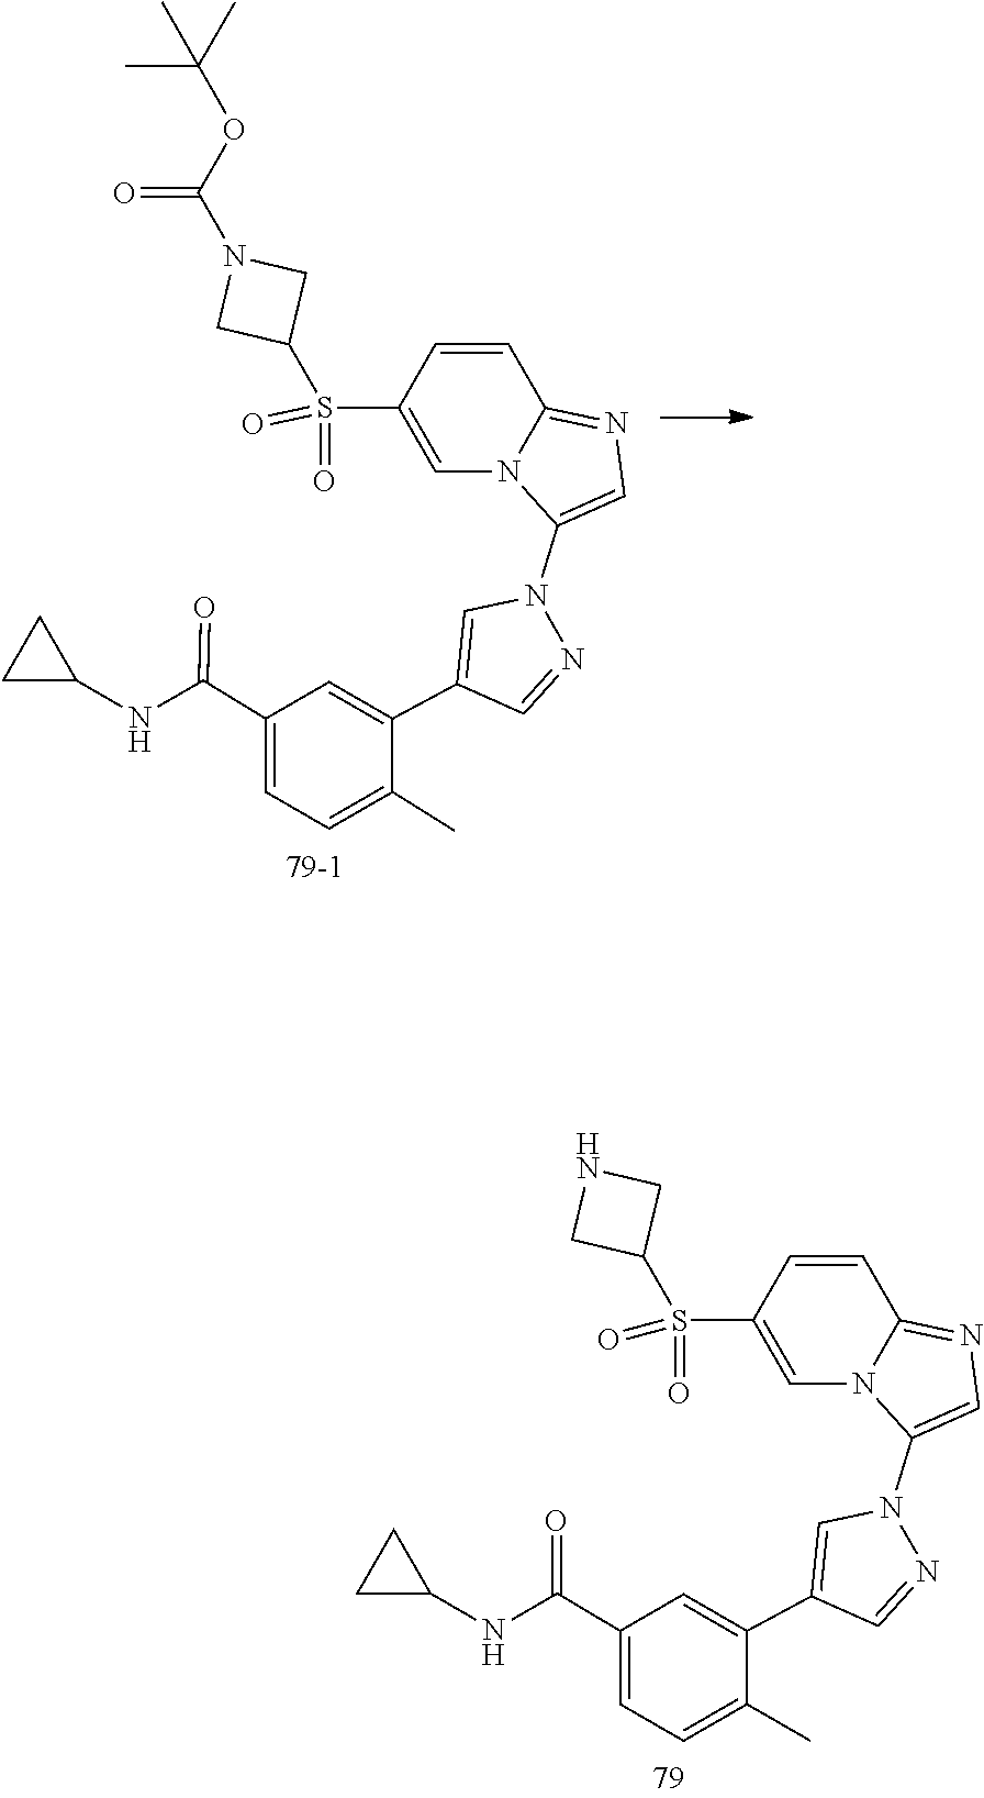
N1(C2=CN=C3C=CC(S(=O)(=O)C4CN(C(=O)OC(C)(C)C)C4)=CN23)N=CC(C2=CC(C(NC3CC3)=O)=CC=C2C)=C1.N1(C2=CN=C3C=CC(S(=O)(=O)C4CNC4)=CN23)N=CC(C2=CC(C(NC3CC3)=O)=CC=C2C)=C1
